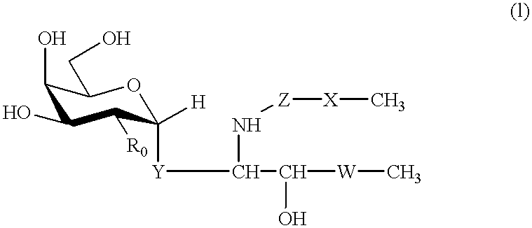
C([W]C)(O)C(N[Z][X]C)[Y]C1([H])OC(CO)C(O)C(O)C1[R0]
